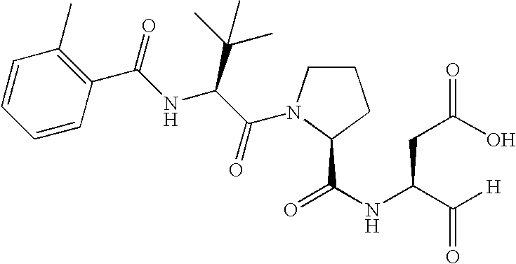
C1=CC=CC(C(NC(C(=O)N2CCCC2C(NC(C([H])=O)CC(O)=O)=O)C(C)(C)C)=O)=C1C
